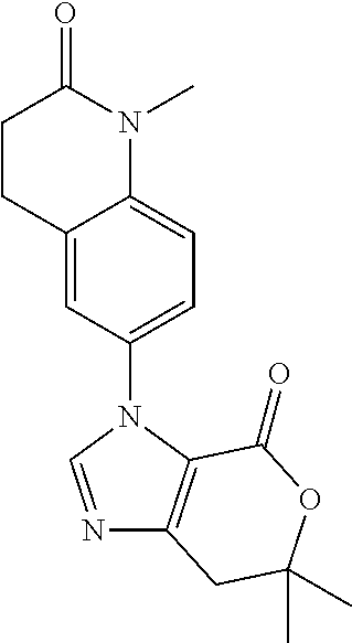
C1(N2C=NC3=C2C(=O)OC(C)(C)C3)=CC=C2C(=C1)CCC(=O)N2C
